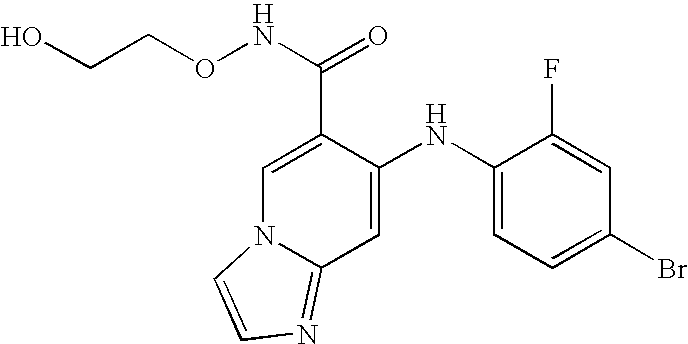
C1=C(NC2=CC=C(Br)C=C2F)C(C(NOCCO)=O)=CN2C1=NC=C2
